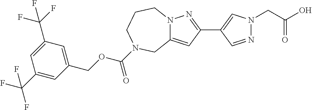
C12=CC(C3=CN(CC(O)=O)N=C3)=NN1CCCN(C(OCC1=CC(C(F)(F)F)=CC(C(F)(F)F)=C1)=O)C2
